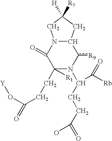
C1([R1])(CCC(O[Y])=O)C(=O)N2C(c([R9])N1C(CCC(=O)O)C(=O)[Rb])CC([R7])([H])C2
